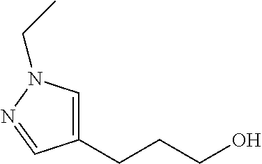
C1(CCCO)=CN(CC)N=C1
